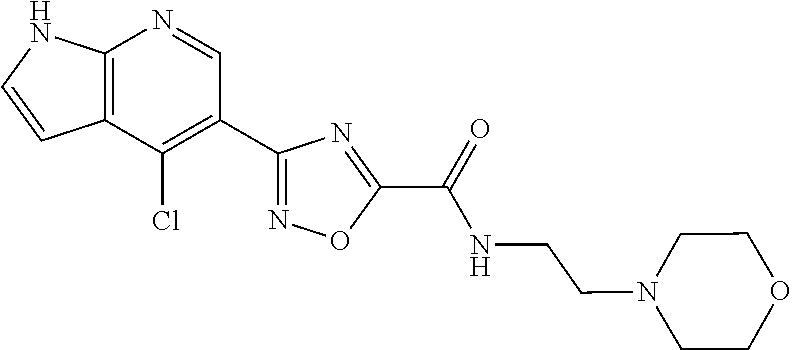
C12=C(C(Cl)=C(C3=NOC(C(=O)NCCN4CCOCC4)=N3)C=N1)C=CN2
